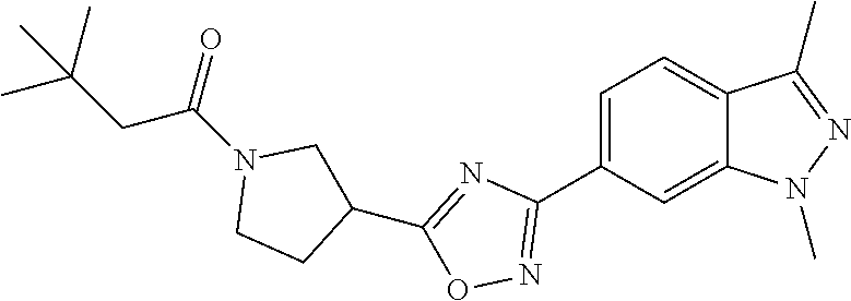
C1=C(C2=NOC(C3CN(C(=O)CC(C)(C)C)CC3)=N2)C=C2C(=C1)C(C)=NN2C
